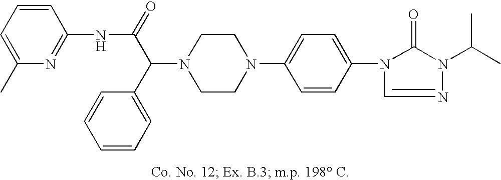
N1(C(C2=CC=CC=C2)C(=O)NC2=NC(C)=CC=C2)CCN(C2=CC=C(N3C(=O)N(C(C)C)N=C3)C=C2)CC1
